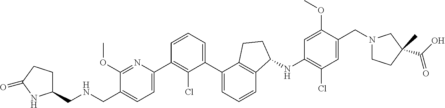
C1(CNCC2=CC=C(C3=C(Cl)C(C4=CC=CC5=C4CCC5NC4=C(Cl)C=C(CN5CCC(C)(C(=O)O)C5)C(OC)=C4)=CC=C3)N=C2OC)CCC(=O)N1
